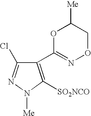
C1(C2=NOCC([Me])O2)=C([SO2NCO])N([Me])N=C1Cl
